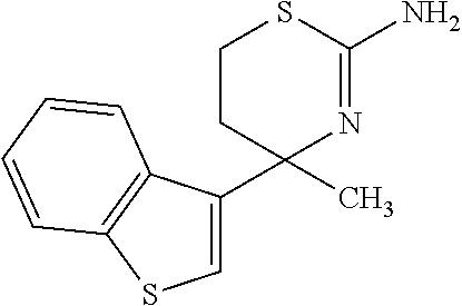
C1(C)(C2=CSC3=C2C=CC=C3)N=C(N)SCC1
